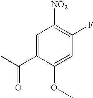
C1=C(C(C)=O)C(OC)=CC(F)=C1[NO2]
